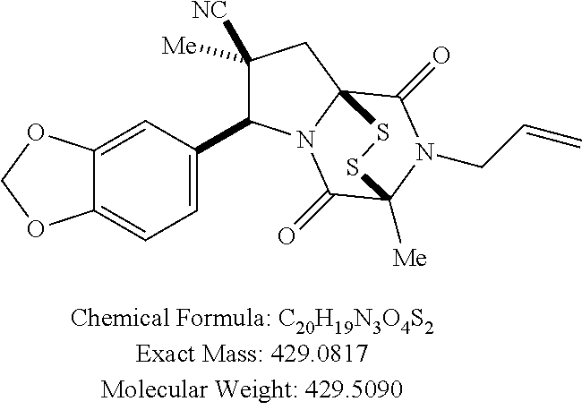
C12=CC(C3C([Me])([NC])CC45N3C(=O)C([Me])(N(CC=C)C4=O)SS5)=CC=C1OCO2
